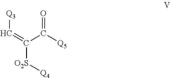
[Q3]C=C([O2S][Q4])C([Q5])=O
